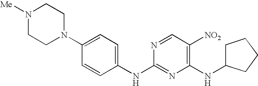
C1(NC2=CC=C(N3CCN([Me])CC3)C=C2)=NC(NC2CCCC2)=C([NO2])C=N1
